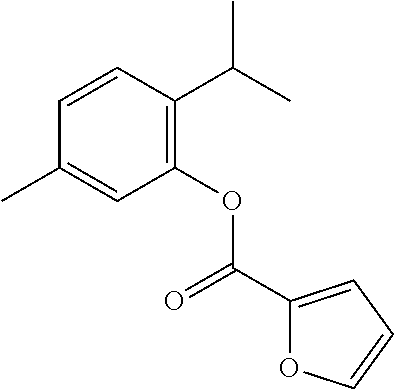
C1=CC(C(C)C)=C(OC(C2=CC=CO2)=O)C=C1C
